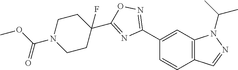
C1(C2=NOC(C3(F)CCN(C(OC)=O)CC3)=N2)=CC2=C(C=C1)C=NN2C(C)C
